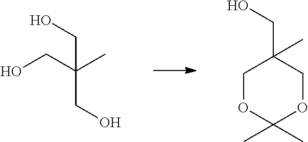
C1OC(C)(C)OCC1(CO)C.OCC(CO)(C)CO
